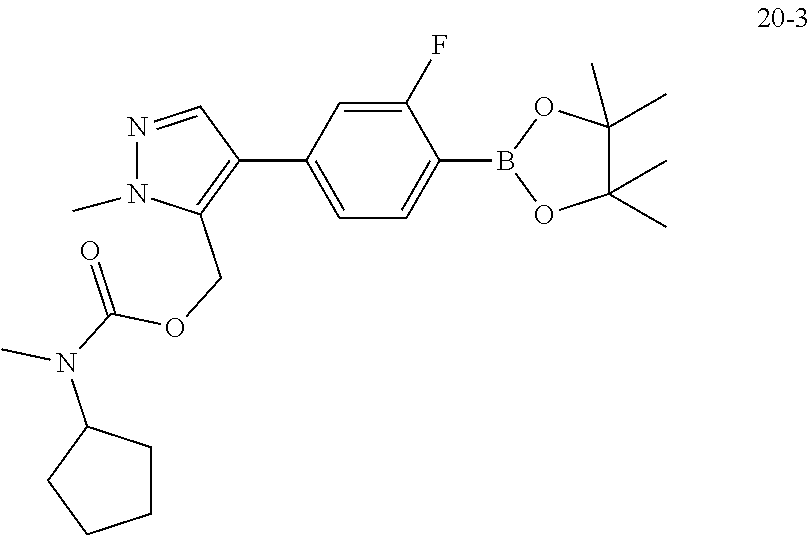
C1(F)=CC(C2=C(COC(N(C3CCCC3)C)=O)N(C)N=C2)=CC=C1B1OC(C)(C)C(C)(C)O1
